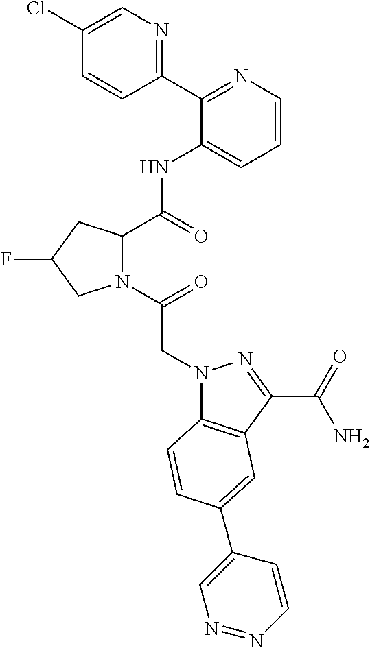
C1(Cl)=CN=C(C2=NC=CC=C2NC(=O)C2N(C(=O)CN3C4=C(C(C(=O)N)=N3)C=C(C3=CN=NC=C3)C=C4)CC(F)C2)C=C1
